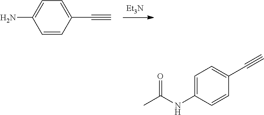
[Et3N].C1=CC(C#C)=CC=C1N.C1=C(NC(C)=O)C=CC(C#C)=C1
